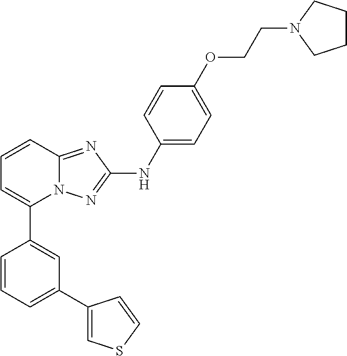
C1=CC2=NC(NC3=CC=C(OCCN4CCCC4)C=C3)=NN2C(C2=CC(C3=CSC=C3)=CC=C2)=C1
